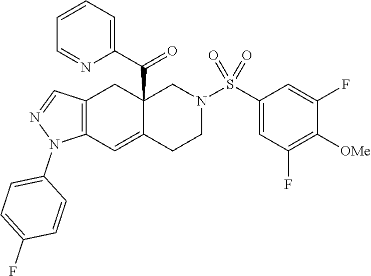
C12(C(C3=CC=CC=N3)=O)C(=CC3=C(C1)C=NN3C1=CC=C(F)C=C1)CCN(S(C1=CC(F)=C([OMe])C(F)=C1)(=O)=O)C2
